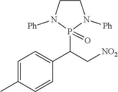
C1=C(C)C=CC(C(C[NO2])P2(=O)N([Ph])CCN2[Ph])=C1
